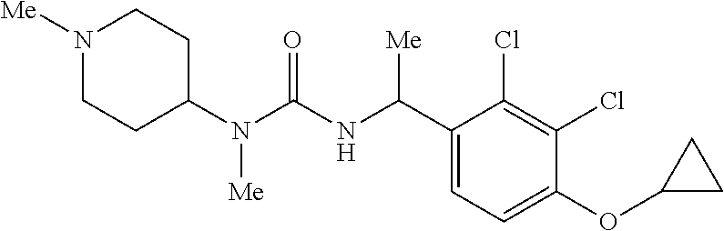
C1(N(C(NC(C2=CC=C(OC3CC3)C(Cl)=C2Cl)[Me])=O)[Me])CCN([Me])CC1
